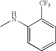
C1(NC)=CC=CC=C1[CF3]
